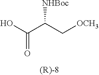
OC(C(C[OCH3])[NHBoc])=O
